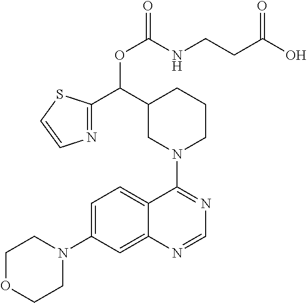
C1OCCN(C2=CC=C3C(=C2)N=CN=C3N2CCCC(C(C3=NC=CS3)OC(NCCC(O)=O)=O)C2)C1
